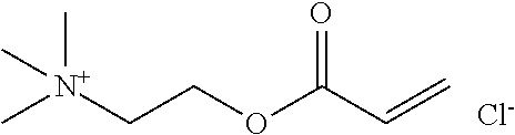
C[N+](C)(C)CCOC(C=C)=O.[Cl-]
